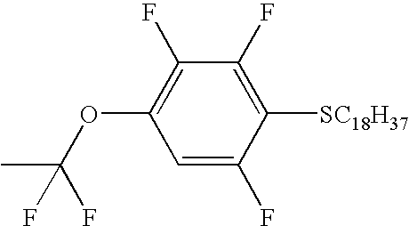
C1=C(F)C([SC18H37])=C(F)C(F)=C1OC(C)(F)F
